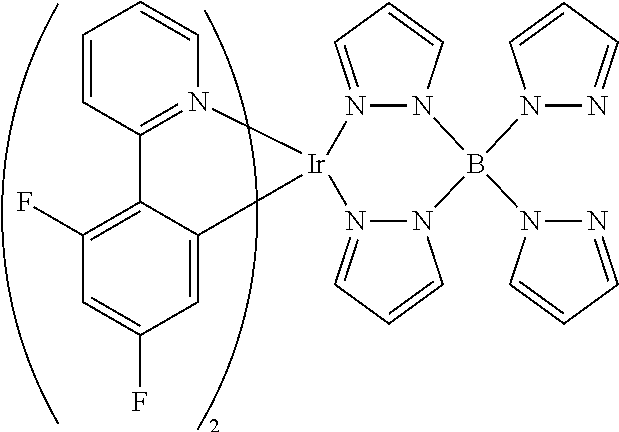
C1=CC2=N(C=C1)[Ir]1(C3=CC(F)=CC(F)=C23)N2=CC=CN2B(N2N=CC=C2)(N2C=CC=N2)N2C=CC=N12
